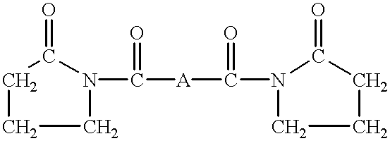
C1CCN(C([A]C(=O)N2CCCC2=O)=O)C1=O
